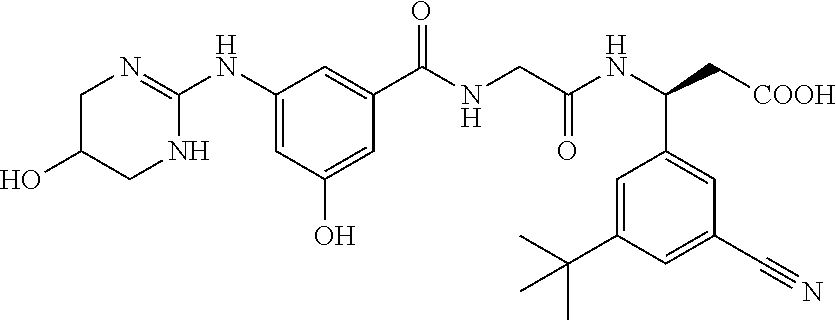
C1C(O)CNC(NC2=CC(O)=CC(C(NCC(=O)NC(C3=CC(C#N)=CC(C(C)(C)C)=C3)C[COOH])=O)=C2)=N1
